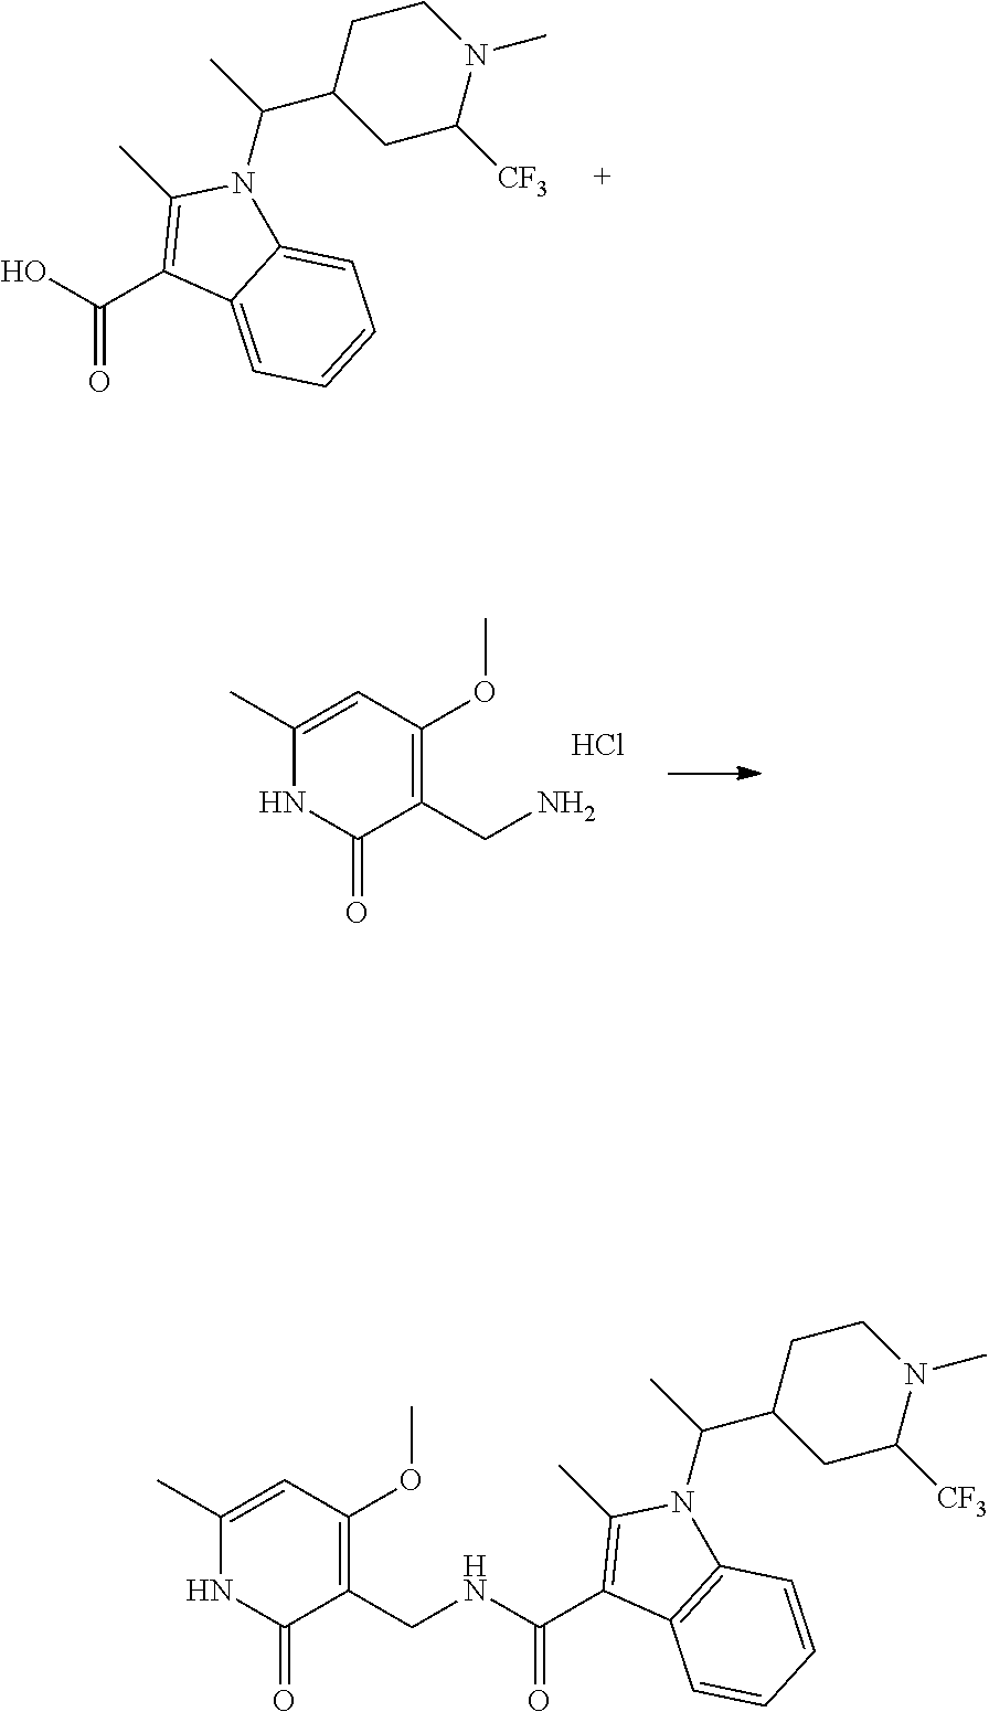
OC(C1=C(C)N(C(C)C2CC([CF3])N(C)CC2)C2=CC=CC=C12)=O.N1C(=O)C(CN)=C(OC)C=C1C.Cl.C(C1=C(C)N(C(C)C2CC([CF3])N(C)CC2)C2=C1C=CC=C2)(=O)NCC1=C(OC)C=C(C)NC1=O
